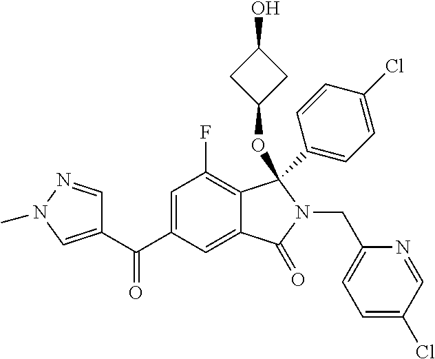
C1=C(C(=O)C2=CN(C)N=C2)C=C2C(=C1F)C(OC1CC(O)C1)(C1=CC=C(Cl)C=C1)N(CC1=CC=C(Cl)C=N1)C2=O
